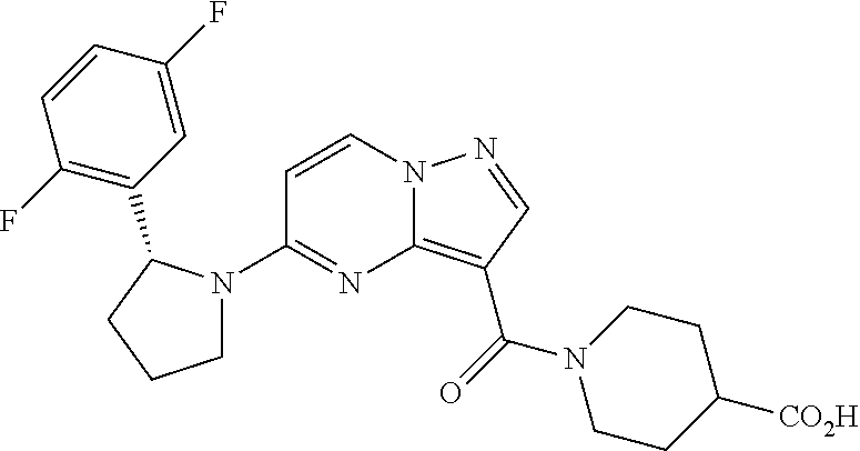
C12=C(C(=O)N3CCC([CO2H])CC3)C=NN1C=CC(N1CCCC1C1=C(F)C=CC(F)=C1)=N2
